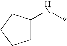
C1(N*)CCCC1
